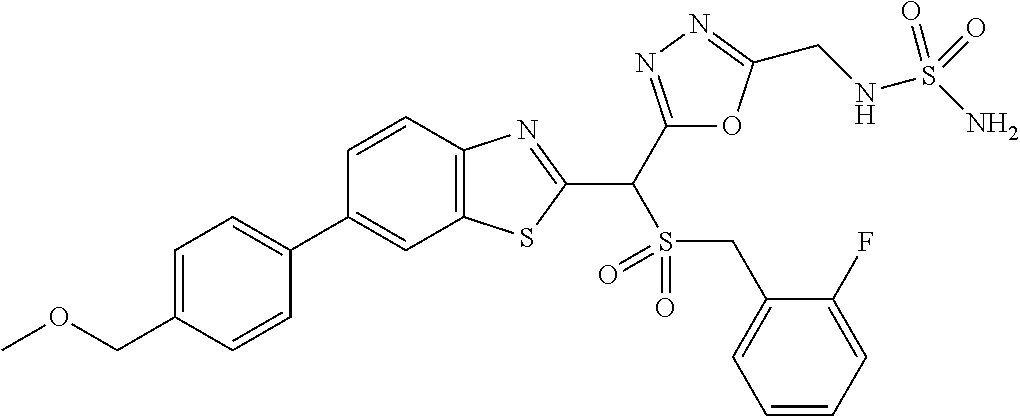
C1=CC(COC)=CC=C1C1=CC2=C(C=C1)N=C(C(C1=NN=C(CNS(N)(=O)=O)O1)S(=O)(=O)CC1=CC=CC=C1F)S2
